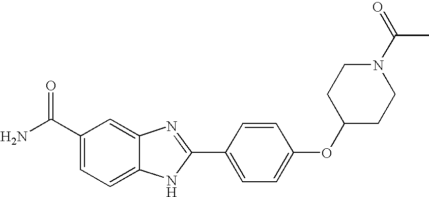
C12=CC(C(=O)N)=CC=C1NC(C1=CC=C(OC3CCN(C(=O)C)CC3)C=C1)=N2
